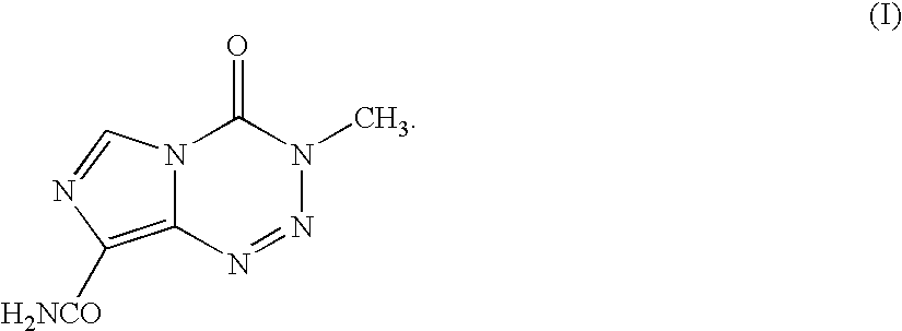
N12C(=C([H2NCO])N=C1)N=NN(C)C2=O
